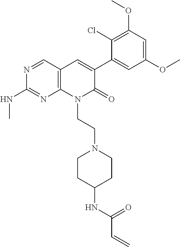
C1(NC)=NC2=C(C=C(C3=CC(OC)=CC(OC)=C3Cl)C(=O)N2CCN2CCC(NC(C=C)=O)CC2)C=N1
